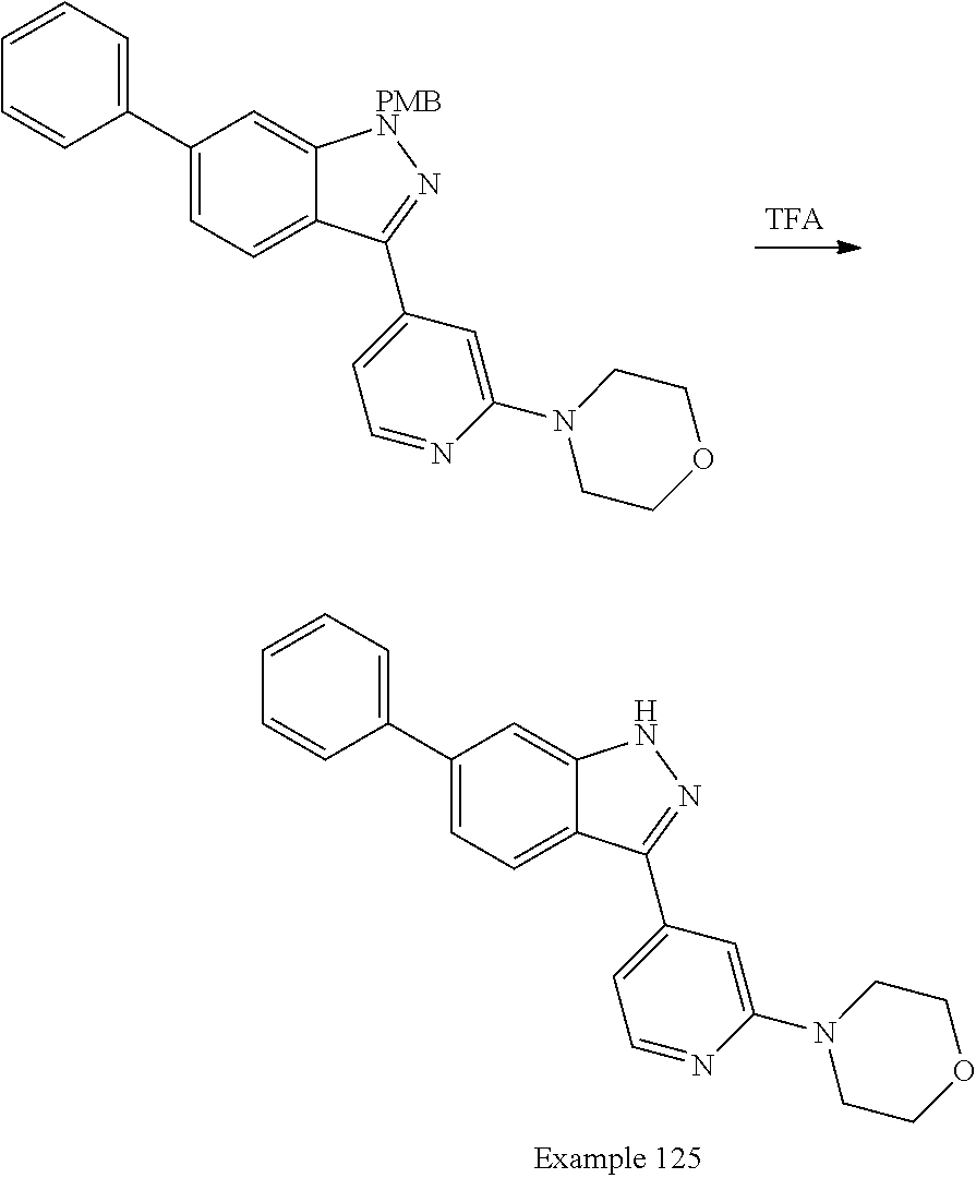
C1(C2=CC=CC=C2)=CC=C2C(=C1)NN=C2C1=CC=NC(N2CCOCC2)=C1.C1(C2=CC=CC=C2)=CC=C2C(=C1)[PMBN]N=C2C1=CC=NC(N2CCOCC2)=C1
